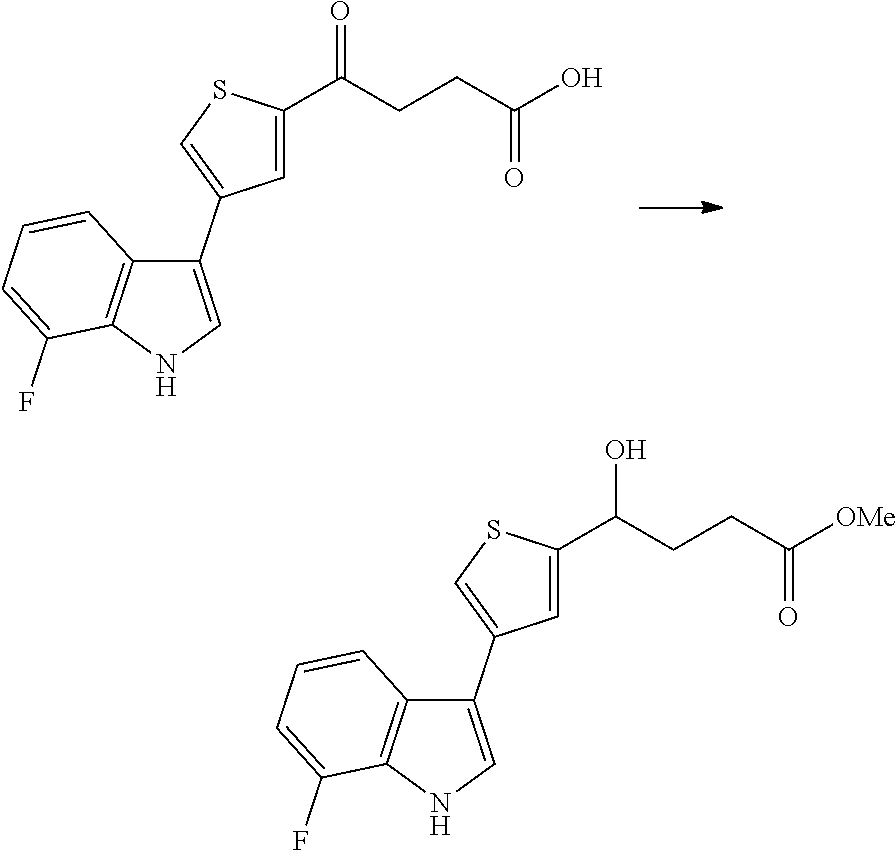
C1=C(C(CCC([OMe])=O)O)SC=C1C1=CNC2=C1C=CC=C2F.C1=C(C(CCC(O)=O)=O)SC=C1C1=CNC2=C1C=CC=C2F
